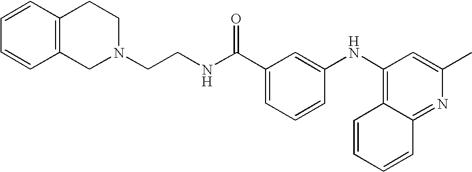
C1N(CCNC(C2=CC=CC(NC3=C4C=CC=CC4=NC(C)=C3)=C2)=O)CCC2=C1C=CC=C2
